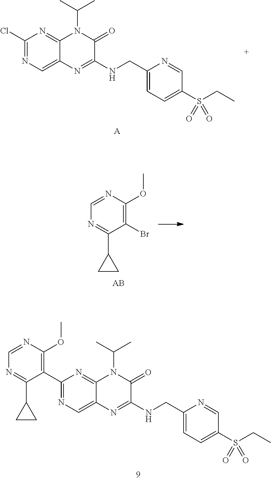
C(N1C2=NC(Cl)=NC=C2N=C(NCC2=CC=C(S(CC)(=O)=O)C=N2)C1=O)(C)C.[A].C1(Br)=C(OC)N=CN=C1C1CC1.C(N1C2=NC(C3=C(OC)N=CN=C3C3CC3)=NC=C2N=C(NCC2=CC=C(S(CC)(=O)=O)C=N2)C1=O)(C)C
